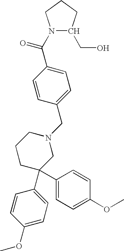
C1=C(C(N2C(CO)CCC2)=O)C=CC(CN2CCCC(C3=CC=C(OC)C=C3)(C3=CC=C(OC)C=C3)C2)=C1
